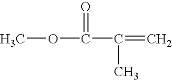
COC(=O)C(C)=C
